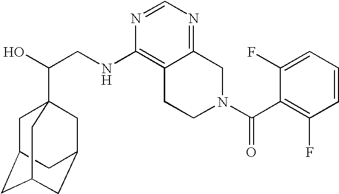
C(CNC1=C2C(=NC=N1)CN(C(=O)C1=C(F)C=CC=C1F)CC2)(O)C12CC3CC(CC(C1)C3)C2
